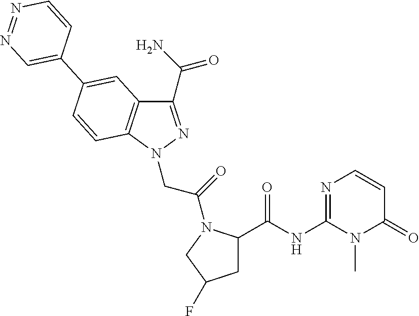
C1(C(N)=O)=NN(CC(=O)N2C(C(NC3=NC=CC(=O)N3C)=O)CC(F)C2)C2=C1C=C(C1=CN=NC=C1)C=C2
